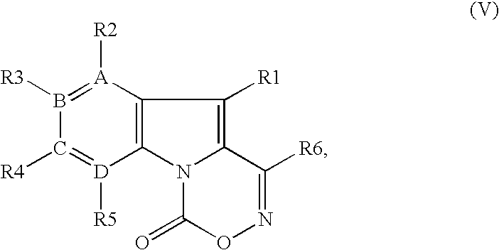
C12=C(N3C(=C1[R1])C([R6])=NOC3=O)[D]([R5])=C([R4])B([R3])=[A]2[R2]
